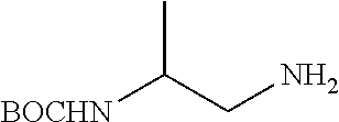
[BOCHN]C(CN)C
